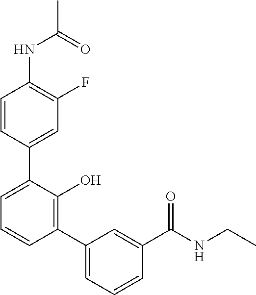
C1=CC(C2=CC=CC(C3=CC=CC(C(NCC)=O)=C3)=C2O)=CC(F)=C1NC(C)=O
